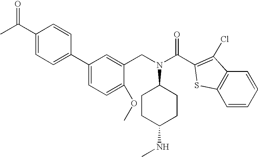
C1(C(C)=O)=CC=C(C2=CC=C(OC)C(CN(C3CCC(NC)CC3)C(C3=C(Cl)C4=C(C=CC=C4)S3)=O)=C2)C=C1
